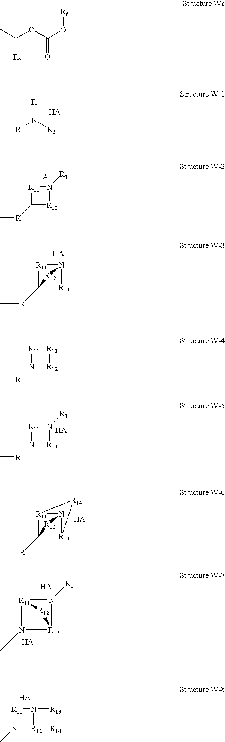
[R1]N([R2])[R]C.N1([R1])[R11]C([R]C)[R12]1.N12[R11]C([R]C)([R13]1)[R12]2.N1([R1])[R11]N([R]C)[R13]1.N12[R11]3C([R]C)([R13]1[R14]3)[R12]2.N1([R1])[R11]2N(C)[R13]1[R12]2.[R11]1N(C)[R12]2N1[R13][R14]2.CC([R5])OC(=O)O[R6].[R13]1[R11]N([R]C)[R12]1
